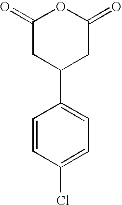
C1=CC(Cl)=CC=C1C1CC(=O)OC(=O)C1
